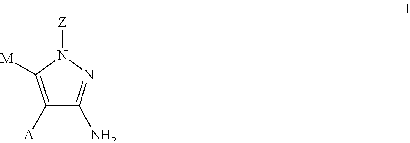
C1([A])=C([M])N([Z])N=C1N
